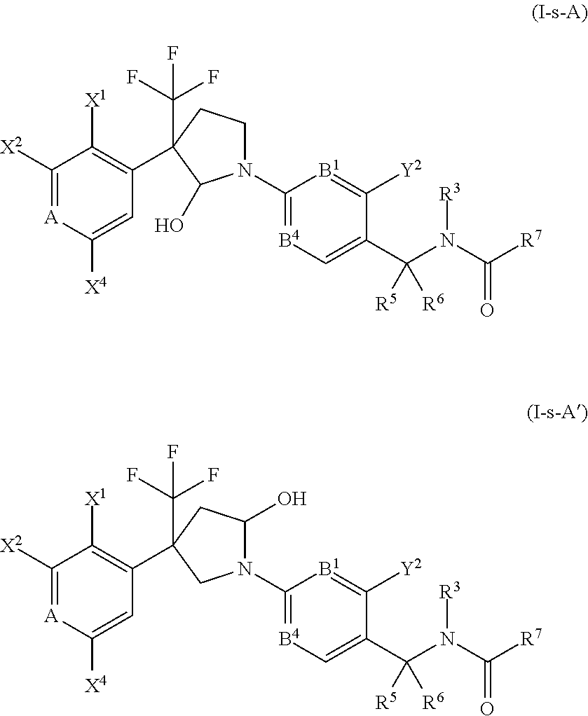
C1([X2])=[A]C([X4])=CC(C2(C(F)(F)F)CCN(C3=[B4]C=C(C(N(C([R7])=O)[R3])([R5])[R6])C([Y2])=[B1]3)C2O)=C1[X1].C1([X2])=[A]C([X4])=CC(C2(C(F)(F)F)CC(O)N(C3=[B4]C=C(C(N(C([R7])=O)[R3])([R5])[R6])C([Y2])=[B1]3)C2)=C1[X1]
